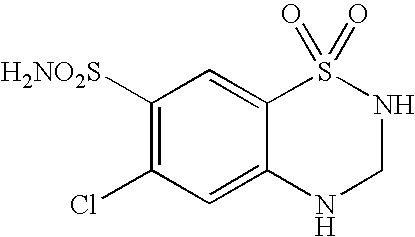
C1([H2NO2S])=C(Cl)C=C2C(=C1)S(=O)(=O)NCN2
